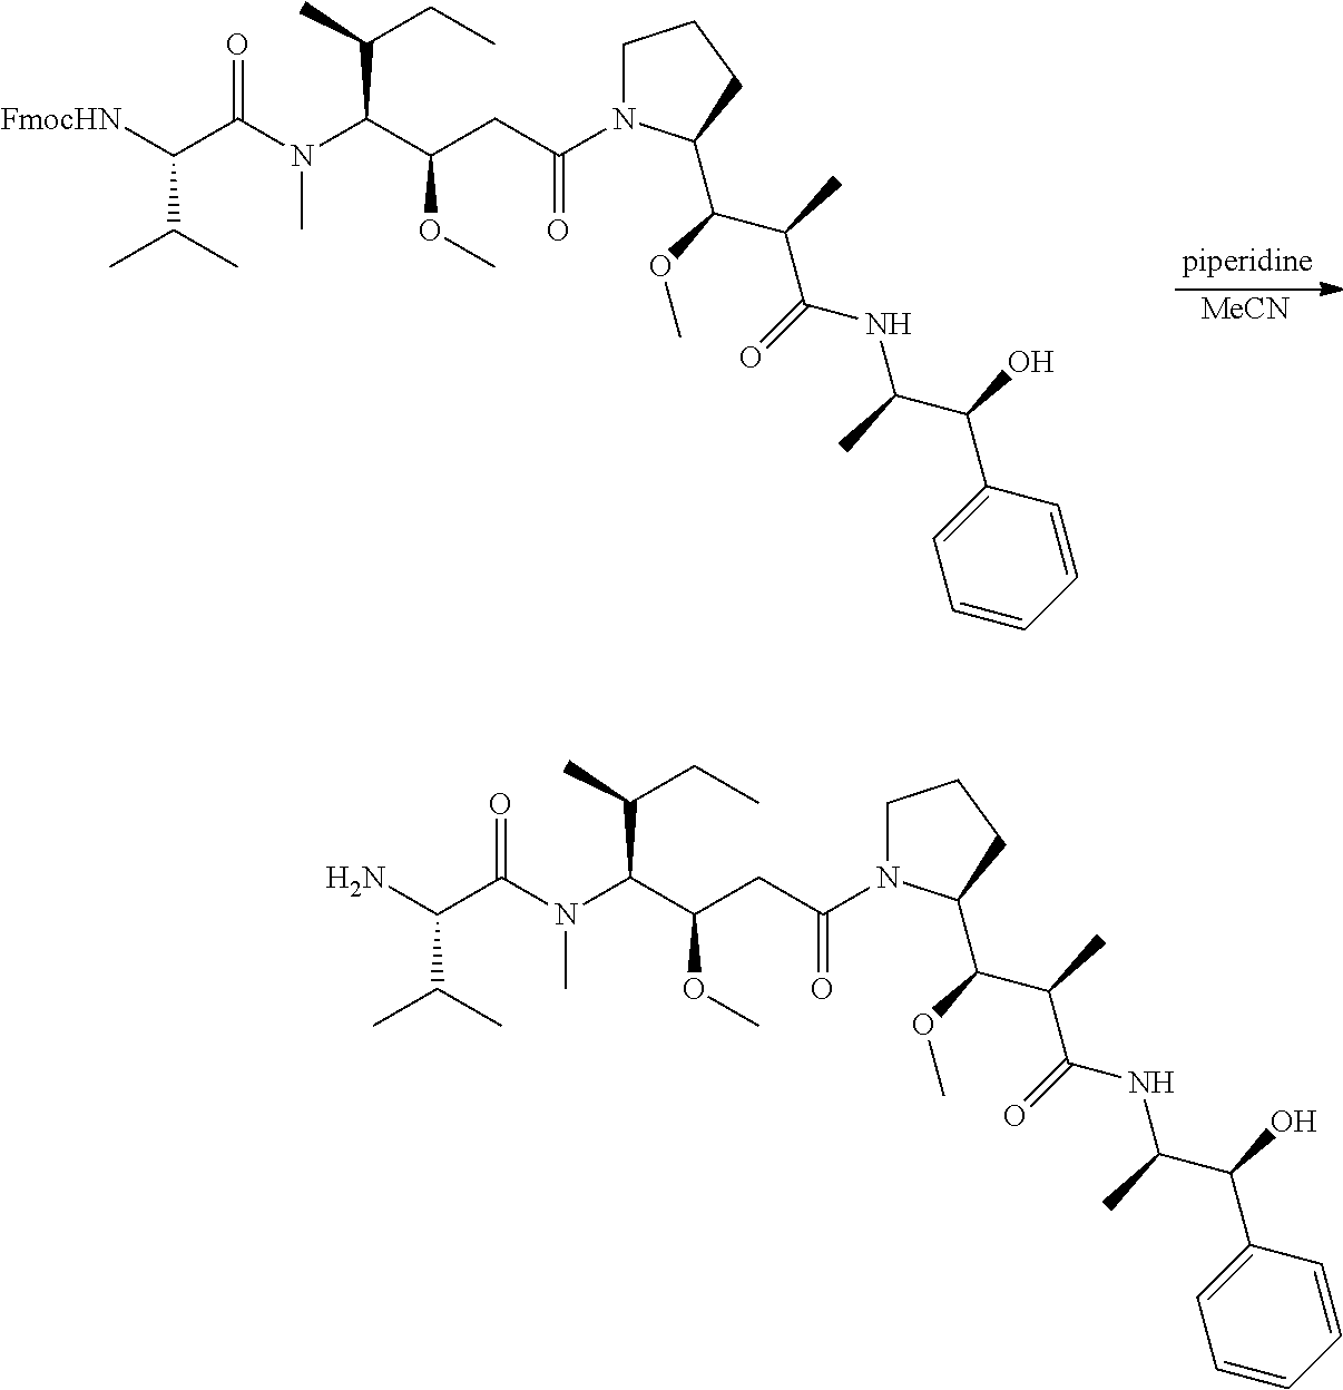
[MeCN].[FmocHN]C(C(N(C(C(CC(=O)N1CCCC1C(C(C(NC(C(O)C1=CC=CC=C1)C)=O)C)OC)OC)C(C)CC)C)=O)C(C)C.NC(C(N(C(C(CC(=O)N1CCCC1C(C(C(NC(C(O)C1=CC=CC=C1)C)=O)C)OC)OC)C(C)CC)C)=O)C(C)C
